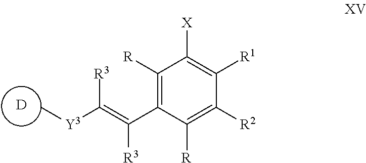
C1([R])=C(C(=C([R3])[Y3]C)[R3])C([R])=C([R2])C([R1])=C1[X].[D]
